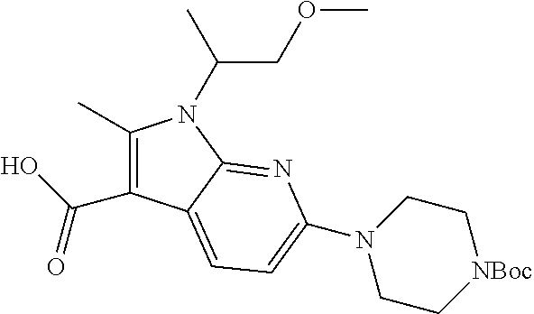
C1(C)=C(C(=O)O)C2=CC=C(N3CC[NBoc]CC3)N=C2N1C(COC)C
